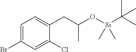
C1=C(Br)C=C(Cl)C(CC(O[Si](C(C)(C)C)(C)C)C)=C1
